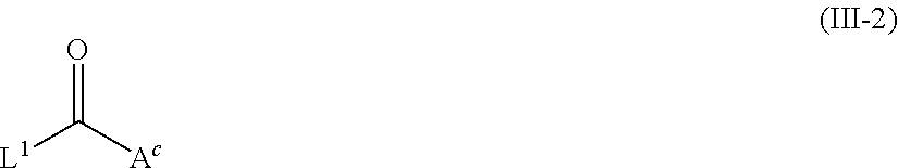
[L1]C(=O)[Ac]
